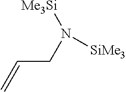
C=CCN([SiMe3])[Me3Si]
